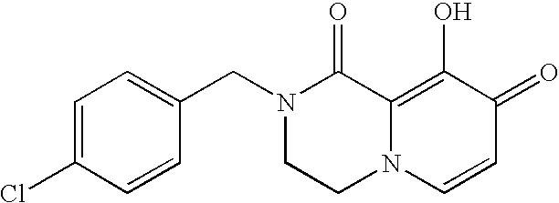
C1=C(Cl)C=CC(CN2CCN3C(=C(O)C(=O)C=C3)C2=O)=C1
